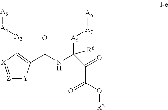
[Z]1=[X]C([A2][A4][A3])=C(C(NC([A5][A7][A6])([R6])C(=O)C(O[R2])=O)=O)[Y]1
